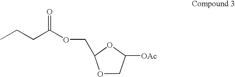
O1CC([OAc])OC1COC(CCC)=O
